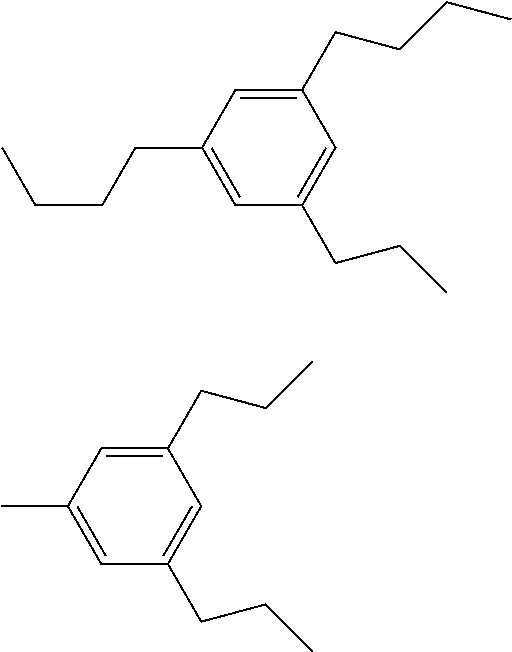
C1=C(CCCC)C=C(CCCC)C=C1CCC.C1=C(C)C=C(CCC)C=C1CCC
